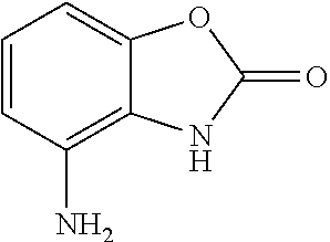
C1=CC(N)=C2C(=C1)OC(=O)N2
